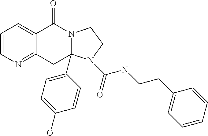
C1=CN=C2C(=C1)C(=O)N1CCN(C(NCCC3=CC=CC=C3)=O)C1(C1=CC=C(O)C=C1)C2
